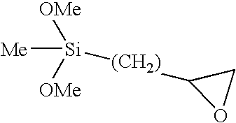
[Me][Si]([OMe])([OMe])[(CH2)]C1OC1
